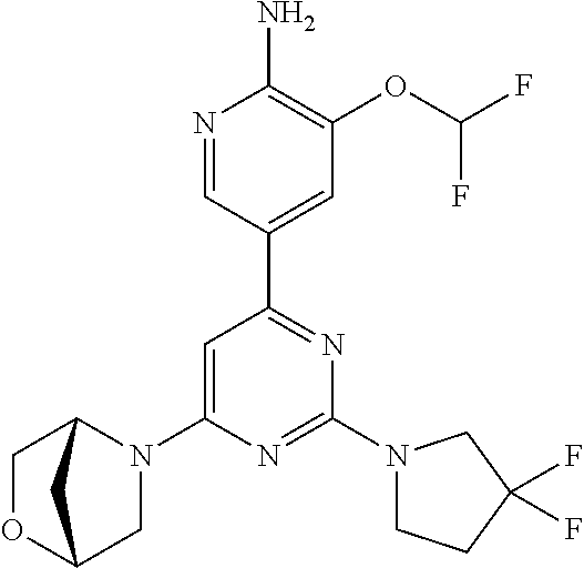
N1=CC(C2=NC(N3CCC(F)(F)C3)=NC(N3C4COC(C3)C4)=C2)=CC(OC(F)F)=C1N
